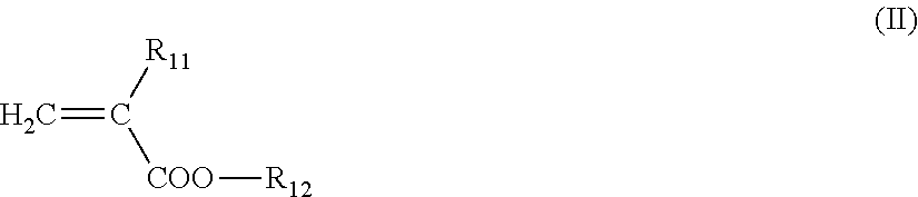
C=C([R11])[COO][R12]
